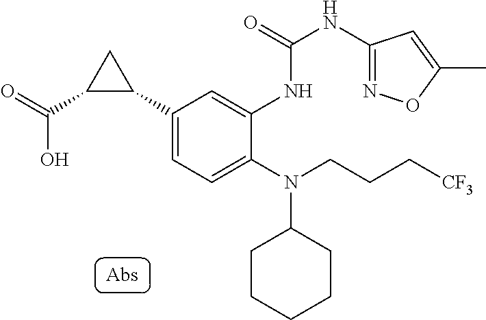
C1(C2CC2C(O)=O)=CC=C(N(CCC[CF3])C2CCCCC2)C(NC(NC2=NOC(C)=C2)=O)=C1
